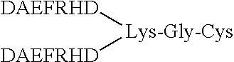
[DAEFRHD][Lys-Gly-Cys][DAEFRHD]
